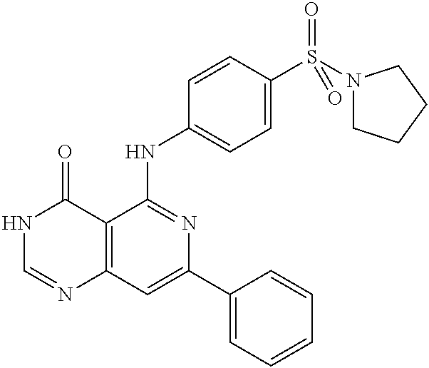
C12=C(C=C(C3=CC=CC=C3)N=C1NC1=CC=C(S(N3CCCC3)(=O)=O)C=C1)N=CNC2=O
